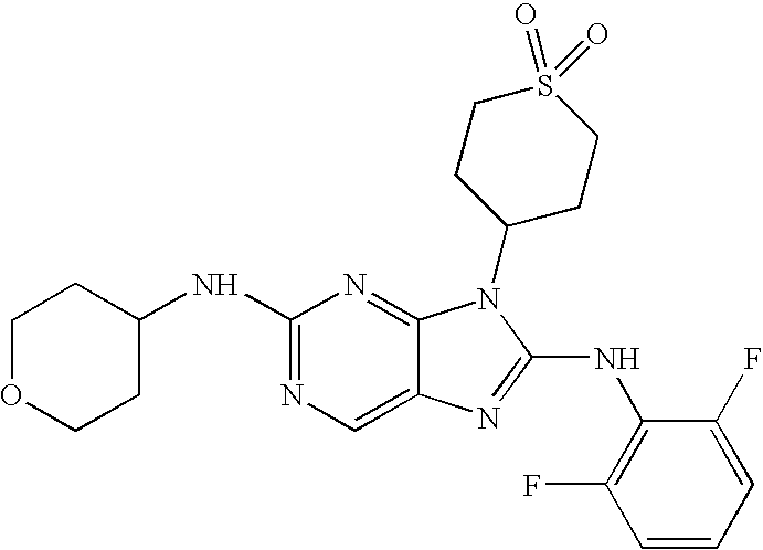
N1=C(NC2CCOCC2)N=C2C(=C1)N=C(NC1=C(F)C=CC=C1F)N2C1CCS(=O)(=O)CC1
